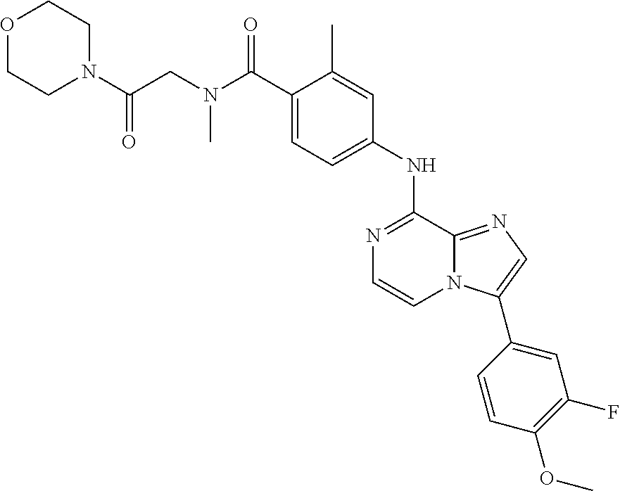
N(C(C1=CC=C(NC2=NC=CN3C2=NC=C3C2=CC(F)=C(OC)C=C2)C=C1C)=O)(CC(N1CCOCC1)=O)C
